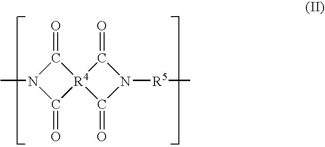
C1(=O)[R4]2(C(=O)N1C)C(=O)N([R5]C)C2=O
